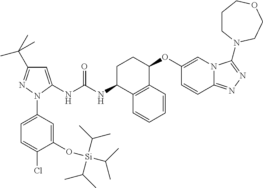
C1=C(NC(NC2C3=C(C(OC4=CN5C(=NN=C5N5CCCOCC5)C=C4)CC2)C=CC=C3)=O)N(C2=CC=C(Cl)C(O[Si](C(C)C)(C(C)C)C(C)C)=C2)N=C1C(C)(C)C
